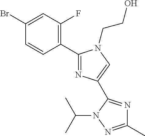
C1(C)=NN(C(C)C)C(C2=CN(CCO)C(C3=C(F)C=C(Br)C=C3)=N2)=N1
